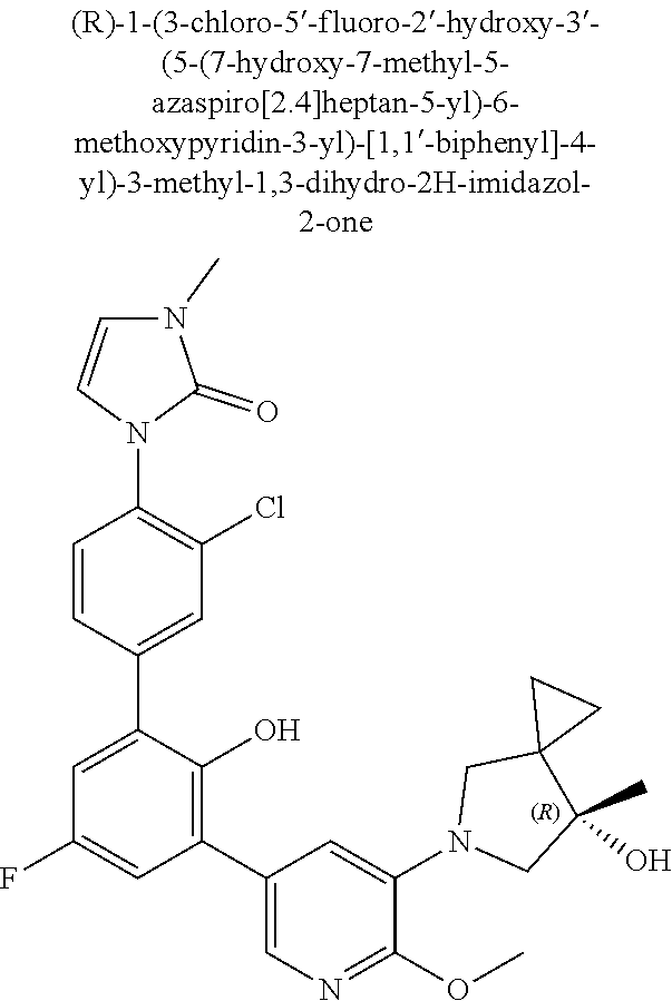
C1(C)(O)CN(C2=CC(C3=C(O)C(C4=CC(Cl)=C(N5C=CN(C)C5=O)C=C4)=CC(F)=C3)=CN=C2OC)CC12CC2
